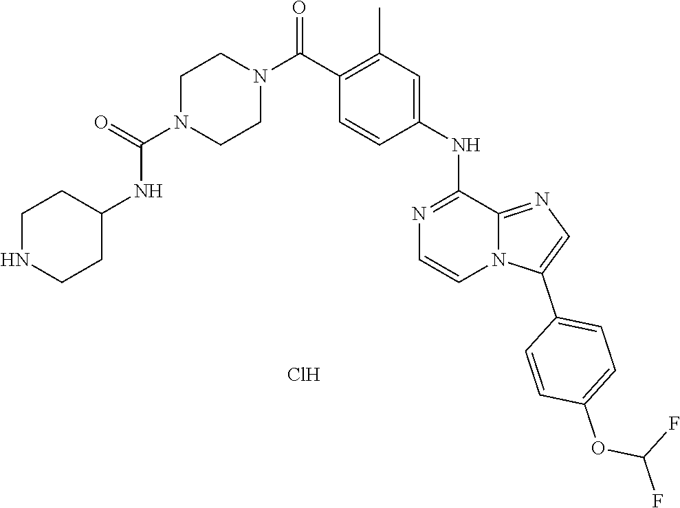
C1CNCCC1NC(=O)N1CCN(C(C2=C(C)C=C(NC3=NC=CN4C3=NC=C4C3=CC=C(OC(F)F)C=C3)C=C2)=O)CC1.Cl
